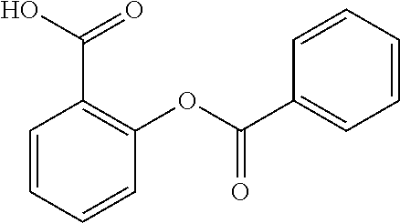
C1=CC=CC(OC(C2=CC=CC=C2)=O)=C1C(O)=O
